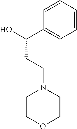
C1COCCN1CCC(C1=CC=CC=C1)O
